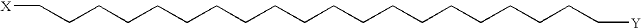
C(CCCCCCCCCCCCCCCCCC[Y])C[X]
